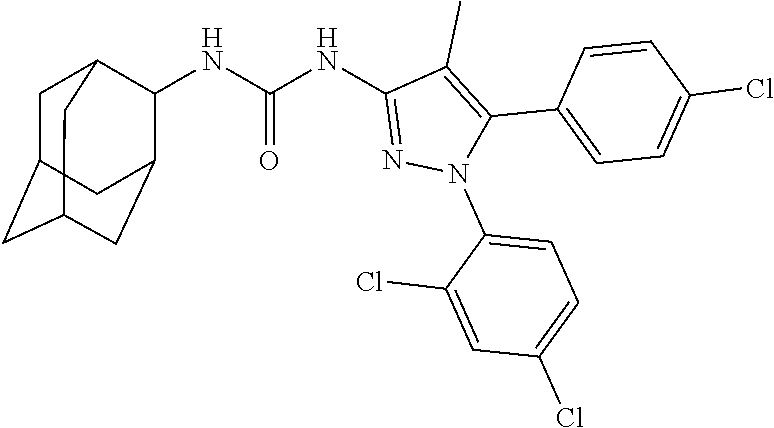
C1C2CC3CC(C(NC(NC4=NN(C5=CC=C(Cl)C=C5Cl)C(C5=CC=C(Cl)C=C5)=C4C)=O)C1C3)C2
